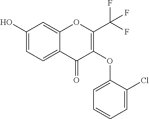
C1(O)=CC=C2C(=C1)OC(C(F)(F)F)=C(OC1=CC=CC=C1Cl)C2=O
